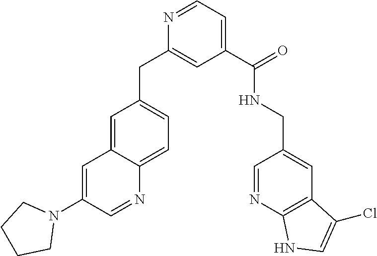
N1=CC=C(C(=O)NCC2=CC3=C(N=C2)NC=C3Cl)C=C1CC1=CC=C2C(=C1)C=C(N1CCCC1)C=N2
